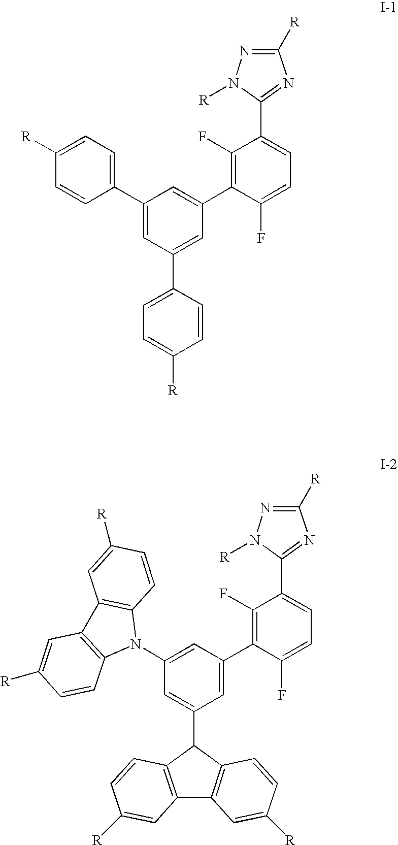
C1([R])=NN([R])C(C2=CC=C(F)C(C3=CC(C4=CC=C([R])C=C4)=CC(C4=CC=C([R])C=C4)=C3)=C2F)=N1.C1([R])=NN([R])C(C2=CC=C(F)C(C3=CC(C4C5=C(C6=C4C=CC([R])=C6)C=C([R])C=C5)=CC(N4C5=C(C6=C4C=CC([R])=C6)C=C([R])C=C5)=C3)=C2F)=N1
